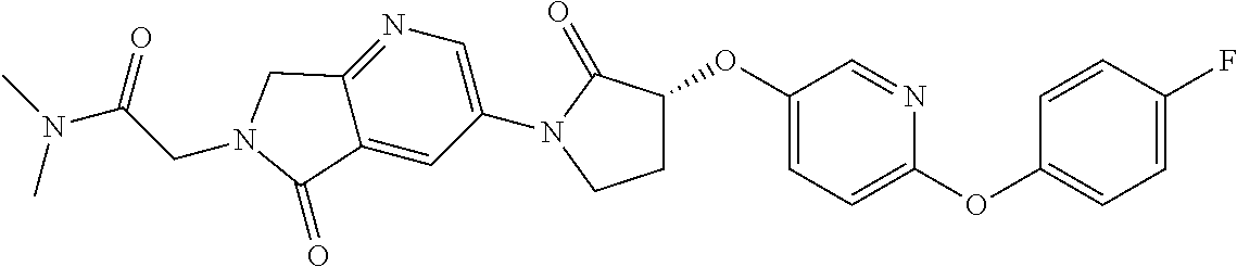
C1(OC2CCN(C3=CN=C4C(=C3)C(=O)N(CC(N(C)C)=O)C4)C2=O)=CC=C(OC2=CC=C(F)C=C2)N=C1
